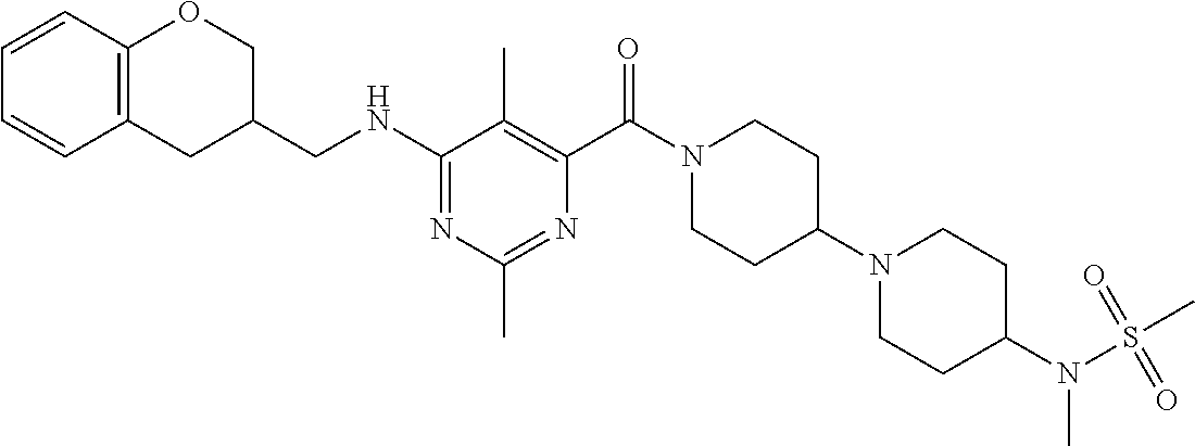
C1(NCC2COC3=C(C2)C=CC=C3)=NC(C)=NC(C(=O)N2CCC(N3CCC(N(S(C)(=O)=O)C)CC3)CC2)=C1C
